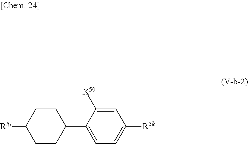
[R5j]C1CCC(C2=CC=C([R5k])C=C2[X50])CC1
